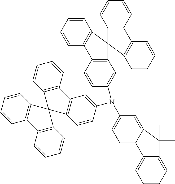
N(C1=CC2=C(C=C1)C1(C3=C2C=CC=C3)C2=C(C=CC=C2)C2=C1C=CC=C2)(C1=CC=C2C3=CC=CC=C3C(C)(C)C2=C1)C1=CC2=C(C3=C(C=CC=C3)C23C2=C(C=CC=C2)C2=C3C=CC=C2)C=C1
